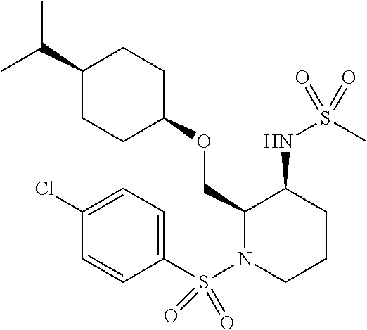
C(C)(C)C1CCC(OCC2N(S(C3=CC=C(Cl)C=C3)(=O)=O)CCCC2NS(C)(=O)=O)CC1
